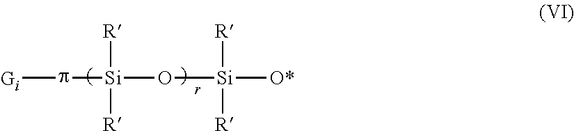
[Gi]p[Si](O[Si]([O*])([R])[R])([R])[R]
